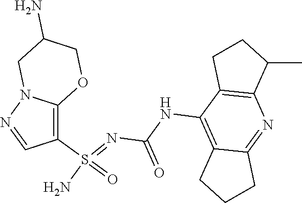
C(NC1=C2C(=NC3=C1CCC3C)CCC2)(N=S(N)(=O)C1=C2N(N=C1)CC(N)CO2)=O
